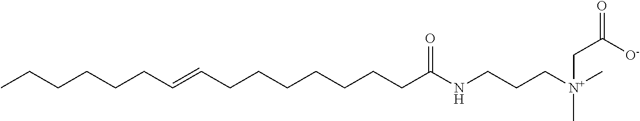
CCCCCCC=CCCCCCCCC(NCCC[N+](CC([O-])=O)(C)C)=O
